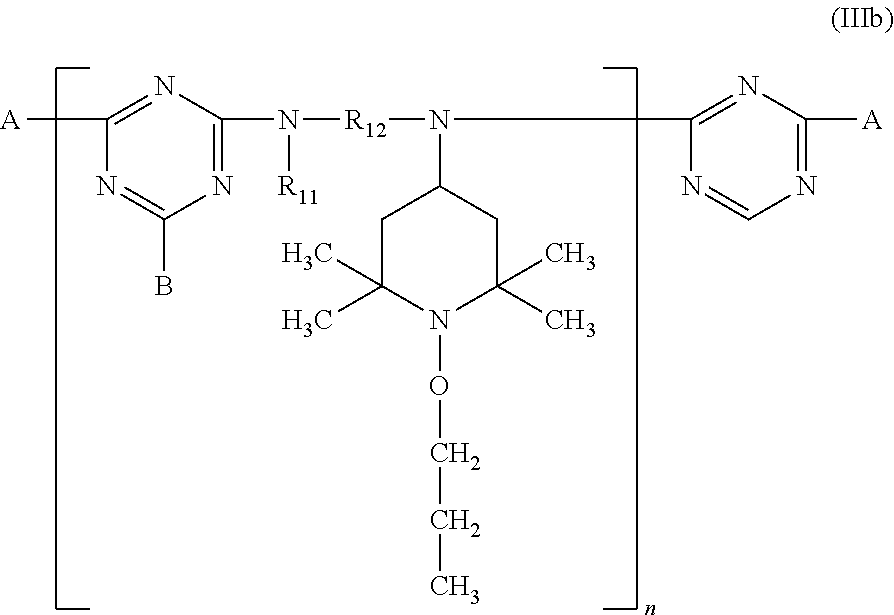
N1=C(N([R11])[R12]N(C2CC(C)(C)N(OCCC)C(C)(C)C2)C2=NC([A])=NC=N2)N=C([A])N=C1B
